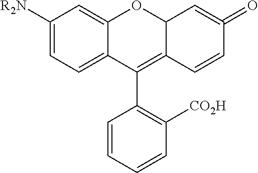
C1([R2N])=CC=C2C(=C1)OC1C(=C2C2=C([CO2H])C=CC=C2)C=CC(=O)=C1
